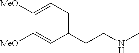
C1(CCNC)=CC=C([MeO])C([MeO])=C1
